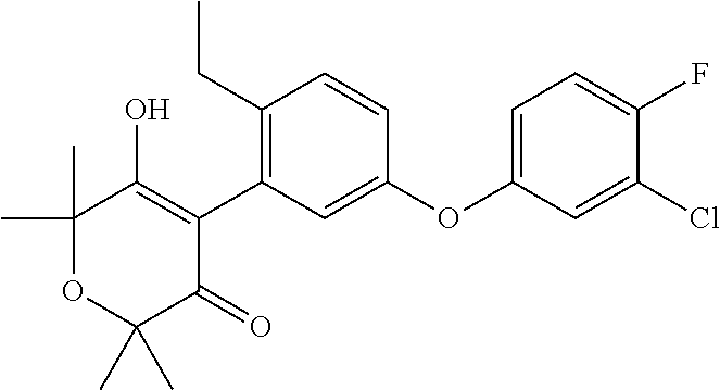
C1(C)(C)OC(C)(C)C(=O)C(C2=C(CC)C=CC(OC3=CC=C(F)C(Cl)=C3)=C2)=C1O
